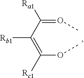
O(=C(C(=C(OC)[Rc1])[Rb1])[Ra1])C
